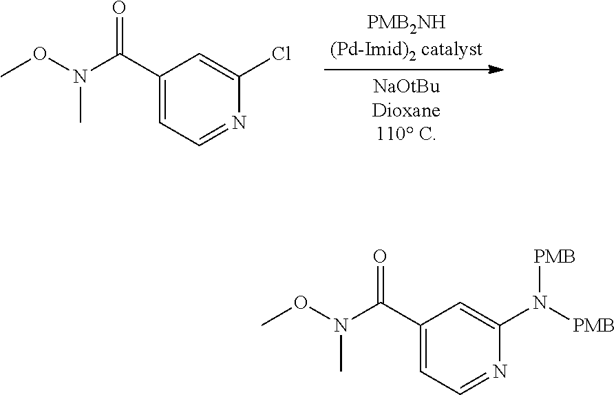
C1(C(N(OC)C)=O)=CC=NC(N([PMB])[PMB])=C1.C1(C(N(OC)C)=O)=CC=NC(Cl)=C1
